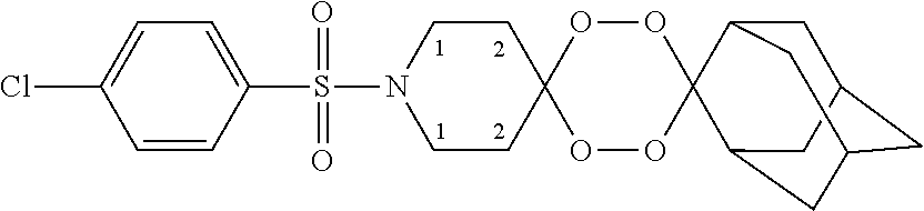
C1C2CC3CC(C4(C1C3)OOC1(OO4)CCN(S(C3=CC=C(Cl)C=C3)(=O)=O)CC1)C2
